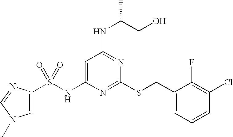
C1=C(NS(=O)(=O)C2=CN(C)C=N2)N=C(SCC2=CC=CC(Cl)=C2F)N=C1NC(CO)C
